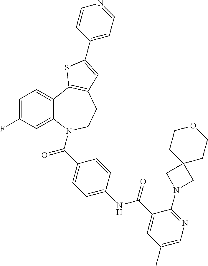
C1=C(F)C=C2C(=C1)C1=C(CCN2C(=O)C2=CC=C(NC(=O)C3=CC(C)=CN=C3N3CC4(C3)CCOCC4)C=C2)C=C(C2=CC=NC=C2)S1
